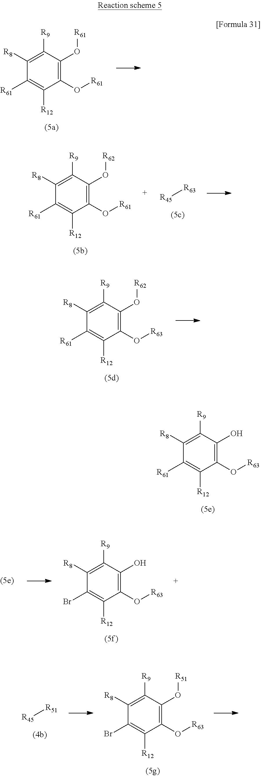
C1([R8])=C([R9])C(O)=C(O[R63])C([R12])=C1[R61].C1([R8])=C([R9])C(O[R61])=C(O[R61])C([R12])=C1[R61].C1([R8])=C([R9])C(O[R62])=C(O[R61])C([R12])=C1[R61].[R45][R63].C1([R8])=C([R9])C(O[R62])=C(O[R63])C([R12])=C1[R61].C1([R8])=C([R9])C(O)=C(O[R63])C([R12])=C1Br.C1([R8])=C([R9])C(O[R51])=C(O[R63])C([R12])=C1Br.[R45][R51]
